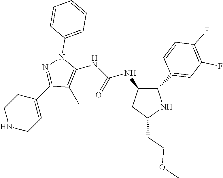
C1(C)=C(NC(=O)NC2CC(CCOC)NC2C2=CC(F)=C(F)C=C2)N(C2=CC=CC=C2)N=C1C1=CCNCC1
